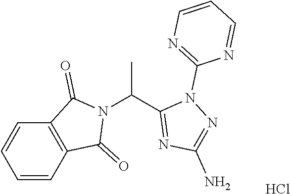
C(C)(C1=NC(N)=NN1C1=NC=CC=N1)N1C(=O)C2=C(C1=O)C=CC=C2.Cl
